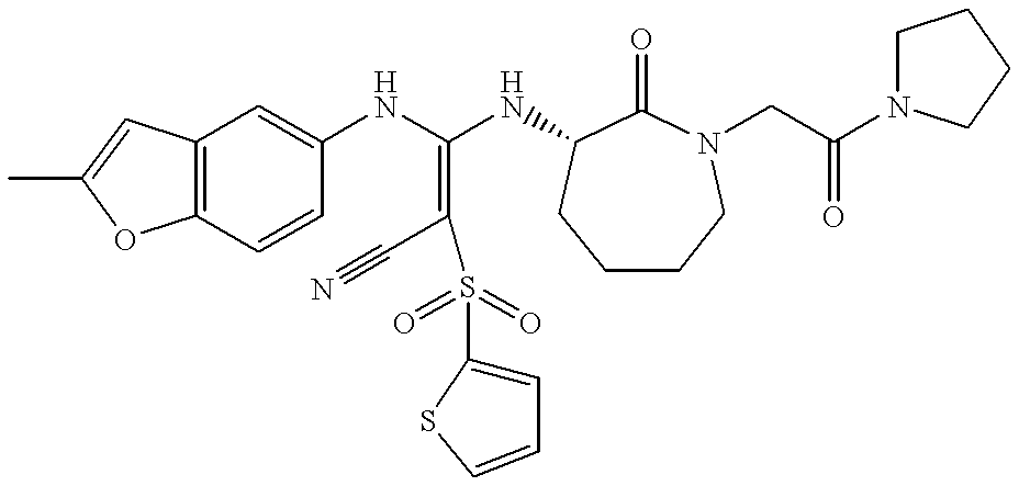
C12=C(C=CC(NC(NC3C(=O)N(CC(N4CCCC4)=O)CCCC3)=C(C#N)S(=O)(=O)C3=CC=CS3)=C1)OC(C)=C2
